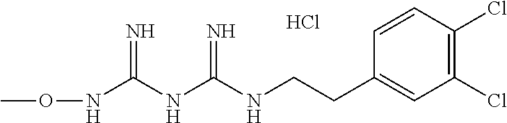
C(CC1=CC(Cl)=C(Cl)C=C1)NC(NC(NOC)=N)=N.Cl
